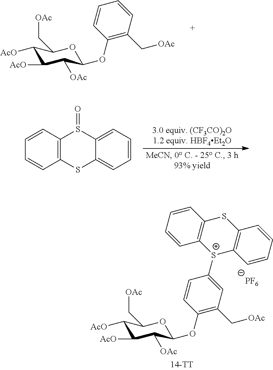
C1([AcO])C([AcO])C([OAc])C(OC2=C(C[OAc])C=CC=C2)OC1C[OAc].C12=C(SC3=CC=CC=C3S1=O)C=CC=C2.C1([AcO])C([AcO])C([OAc])C(OC2=C(C[OAc])C=C([S+]3C4=C(SC5=C3C=CC=C5)C=CC=C4)C=C2)OC1C[OAc].[PF6]
